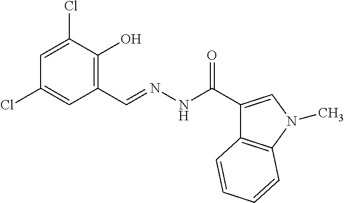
C1=C(Cl)C(O)=C(C=NNC(C2=CN(C)C3=C2C=CC=C3)=O)C=C1Cl
